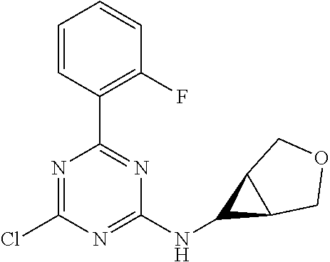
N1=C(Cl)N=C(NC2C3C2COC3)N=C1C1=C(F)C=CC=C1
